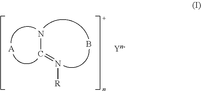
NC=N[R].[A].B
